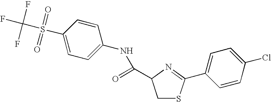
C1(S(C(F)(F)F)(=O)=O)=CC=C(NC(=O)C2CSC(C3=CC=C(Cl)C=C3)=N2)C=C1
